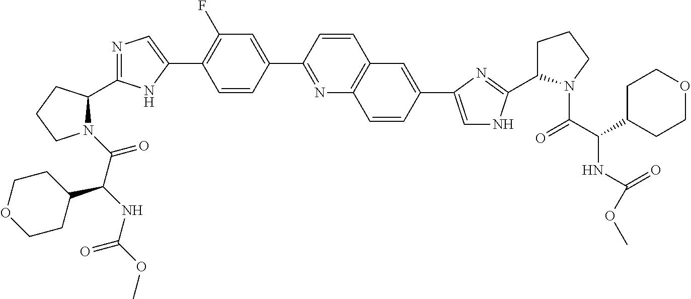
N1(C(=O)C(NC(OC)=O)C2CCOCC2)C(C2=NC=C(C3=C(F)C=C(C4=NC5=C(C=C4)C=C(C4=CNC(C6CCCN6C(C(C6CCOCC6)NC(OC)=O)=O)=N4)C=C5)C=C3)N2)CCC1
